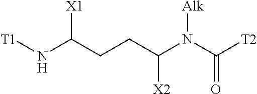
[T1]NC(CCC(N(C([T2])=O)[Alk])[X2])[X1]
